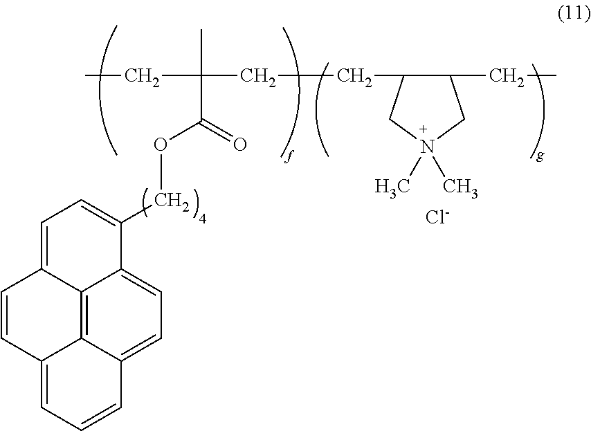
C(C(CCC1C(CC)CN(C)(C)C1)(C)C(=O)OCC1=CC=C2C3=C4C(=CC=CC4=CC=C13)C=C2)C.[Cl-]
